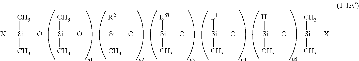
[X][Si](O[Si](O[Si](O[Si](O[Si](O[Si](O[Si]([X])(C)C)([H])C)([L1])C)(C)[RSi])([R2])C)(C)C)(C)C
